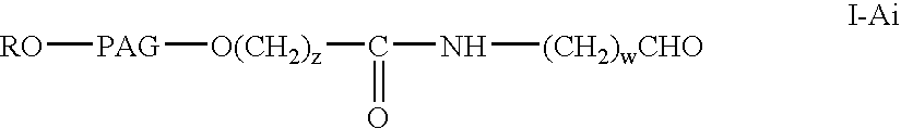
[RO][PAG][O(CH2)z]C(=O)N[(CH2)wCHO]
